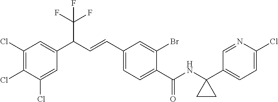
C1(Cl)=C(Cl)C(Cl)=CC(C(C=CC2=CC=C(C(=O)NC3(C4=CC=C(Cl)N=C4)CC3)C(Br)=C2)C(F)(F)F)=C1
